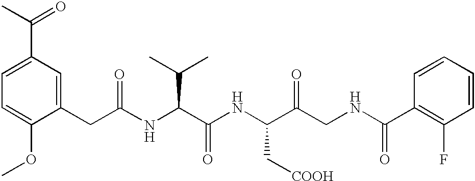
C1=C(OC)C(CC(NC(C(NC(C(CNC(C2=C(F)C=CC=C2)=O)=O)C[COOH])=O)C(C)C)=O)=CC(C(C)=O)=C1
